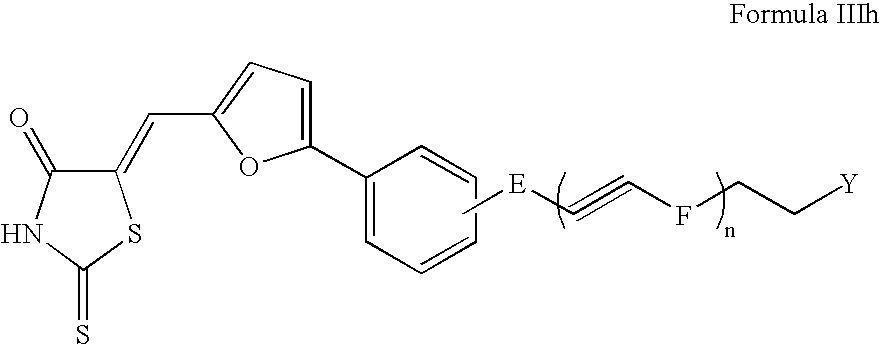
C1(=CC2=CC=C(C3=CC=CC=C3)O2)C(=O)NC(=S)S1.C[E]C#CFCC[Y]
